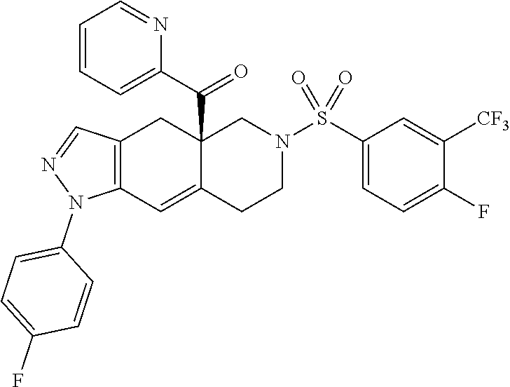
C12=C(C=C3C(C(C4=CC=CC=N4)=O)(C1)CN(S(C1=CC=C(F)C([CF3])=C1)(=O)=O)CC3)N(C1=CC=C(F)C=C1)N=C2
